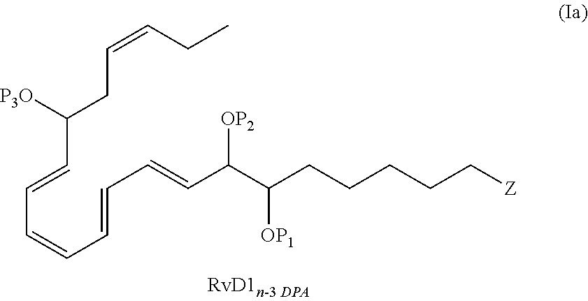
C(=CC(CC=CCC)[P3O])C=CC=CC=CC([OP2])C([OP1])CCCCC[Z]
